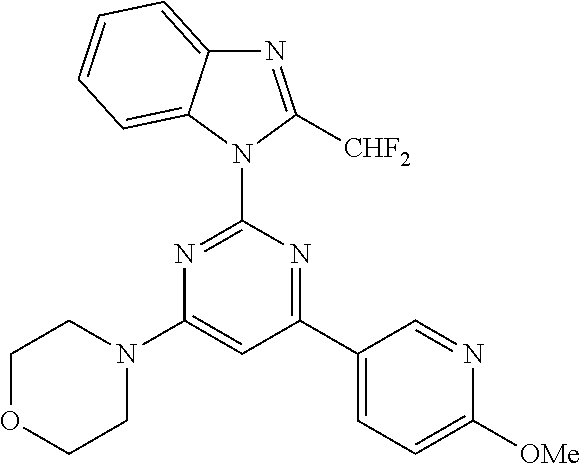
N1=C(N2C([CHF2])=NC3=CC=CC=C23)N=C(C2=CC=C([OMe])N=C2)C=C1N1CCOCC1
